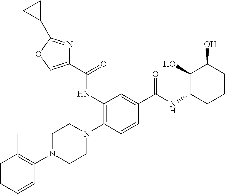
C1=CC=CC(N2CCN(C3=C(NC(C4=COC(C5CC5)=N4)=O)C=C(C(NC4CCCC(O)C4O)=O)C=C3)CC2)=C1C
